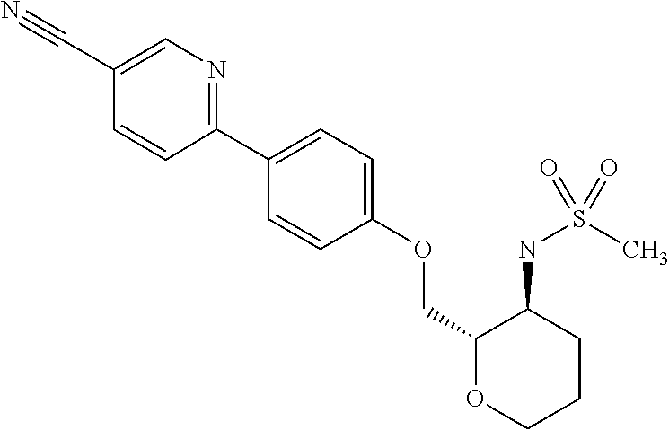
C1(C2=CC=C(OCC3OCCCC3NS(C)(=O)=O)C=C2)=NC=C(C#N)C=C1
